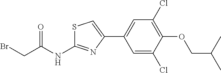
C1=C(Cl)C(OCC(C)C)=C(Cl)C=C1C1=CSC(NC(CBr)=O)=N1
